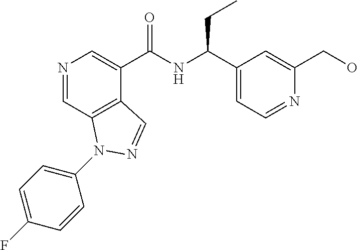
N1=CC2=C(C(C(NC(C3=CC=NC(CO)=C3)CC)=O)=C1)C=NN2C1=CC=C(F)C=C1
